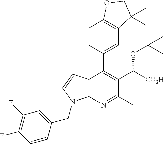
C1=CC(CN2C3=C(C(C4=CC5=C(C=C4)OCC5(C)C)=C(C(OC(C)(C)C)[CO2H])C(C)=N3)C=C2)=CC(F)=C1F
